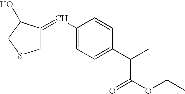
C1C(=CC2=CC=C(C(C)C(OCC)=O)C=C2)C(O)CS1
